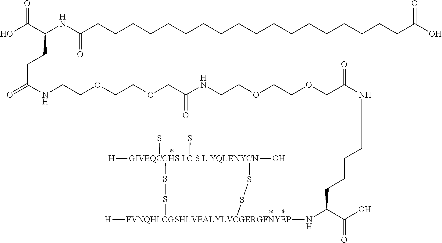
[GIVEQCCHS I C S L YQLENYCN]12([H])(O)(SS[FVNQHLCGSHLVEALYLVCGERGFNYEP]([H])(NC(C(O)=O)CCCCNC(COCCOCCNC(COCCOCCNC(=O)CCC(C(O)=O)NC(CCCCCCCCCCCCCCCCCCC(O)=O)=O)=O)=O)SS1)SS2
